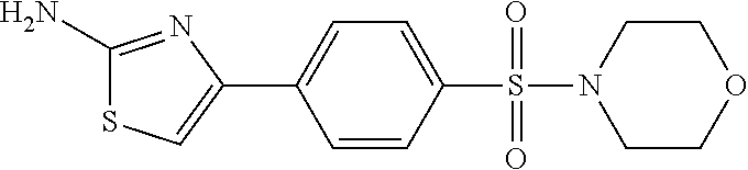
C1=CC(S(=O)(N2CCOCC2)=O)=CC=C1C1=CSC(N)=N1
